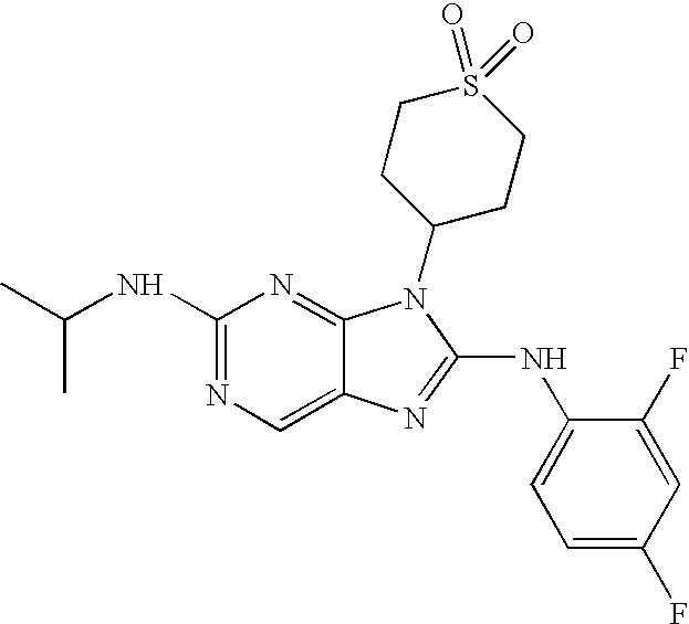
N1=C(NC(C)C)N=C2C(=C1)N=C(NC1=CC=C(F)C=C1F)N2C1CCS(=O)(=O)CC1
